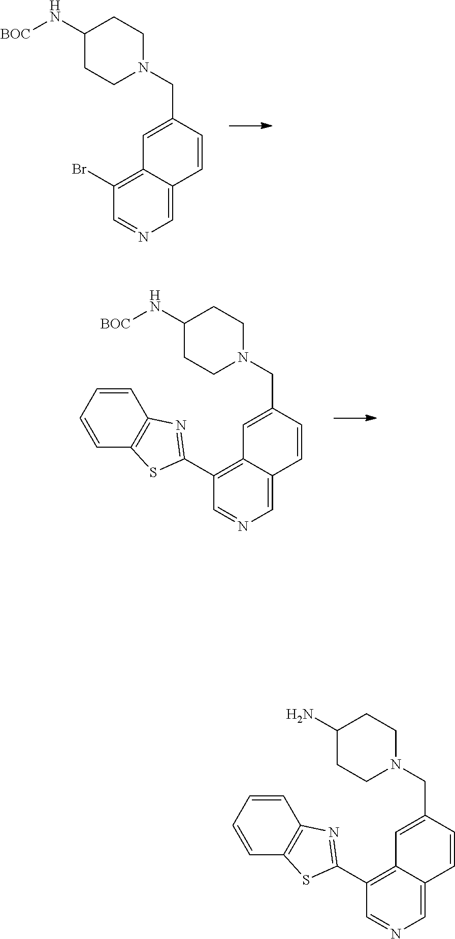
C1(N[BOC])CCN(CC2=CC3=C(Br)C=NC=C3C=C2)CC1.C1(N[BOC])CCN(CC2=CC3=C(C4=NC5=C(S4)C=CC=C5)C=NC=C3C=C2)CC1.C1(N)CCN(CC2=CC3=C(C4=NC5=C(S4)C=CC=C5)C=NC=C3C=C2)CC1
